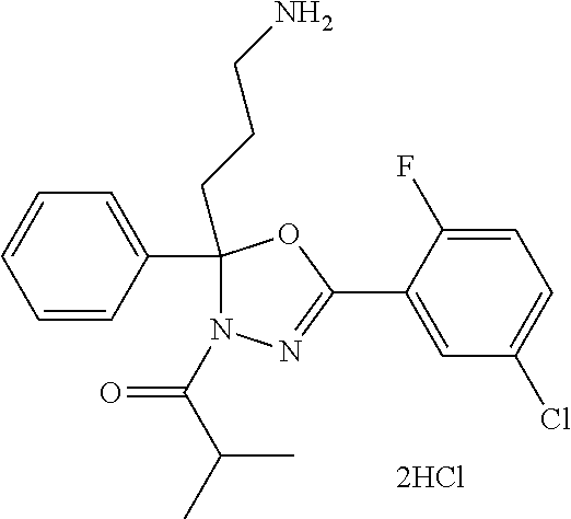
C1(CCCN)(C2=CC=CC=C2)N(C(C(C)C)=O)N=C(C2=CC(Cl)=CC=C2F)O1
